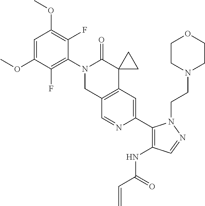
C1=C(OC)C(F)=C(N2CC3=C(C4(C2=O)CC4)C=C(C2=C(NC(=O)C=C)C=NN2CCN2CCOCC2)N=C3)C(F)=C1OC
